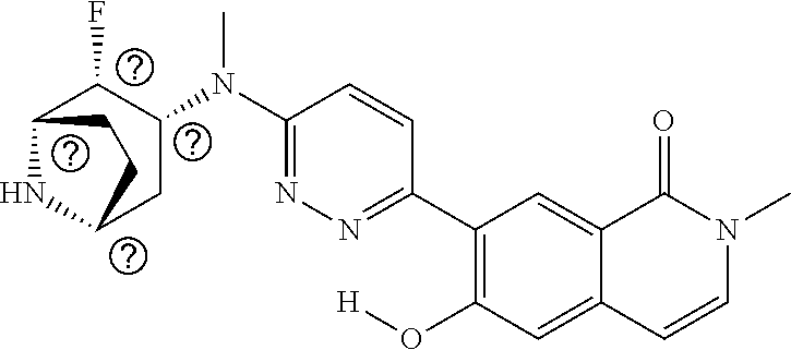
N1=C(N(C)C2CC3NC(C2F)CC3)C=CC(C2=C(O[H])C=C3C(=C2)C(=O)N(C)C=C3)=N1
